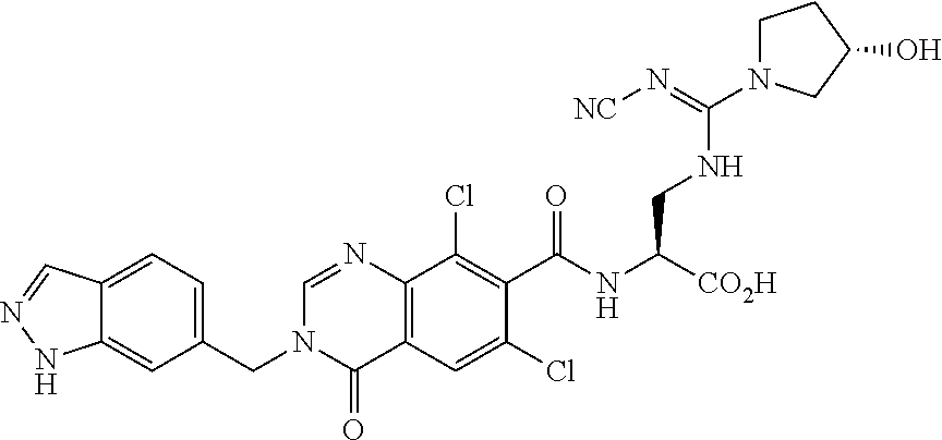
C12=C(C(Cl)=C(C(NC([CO2H])CNC(=N[NC])N3CCC(O)C3)=O)C(Cl)=C1)N=CN(CC1=CC=C3C(=C1)NN=C3)C2=O
